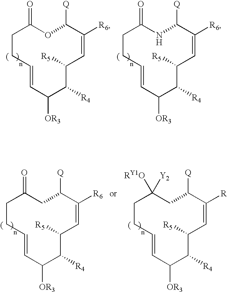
C1CC=CC([OR3])C([R4])C([R5])C=C([R6])C([Q])OC1=O.C1CC=CC([OR3])C([R4])C([R5])C=C([R6])C([Q])NC1=O.C1CC=CC([OR3])C([R4])C([R5])C=C([R6])C([Q])CC1=O.C1CC=CC([OR3])C([R4])C([R5])C=C([R])C([Q])CC1([RY1O])[Y2]
